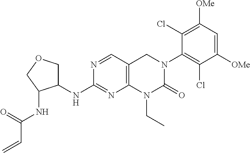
N1=CC2=C(N=C1NC1COCC1NC(C=C)=O)N(CC)C(=O)N(C1=C(Cl)C([OMe])=CC([OMe])=C1Cl)C2
